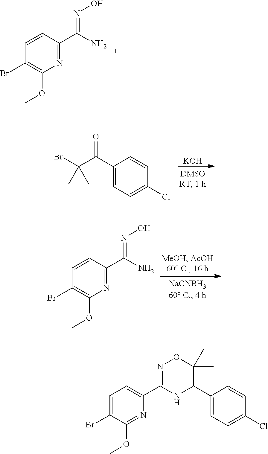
N1=C(C(N)=NO)C=CC(Br)=C1OC.[KOH].C1=C(C(C(Br)(C)C)=O)C=CC(Cl)=C1.N1=C(C(N)=NO)C=CC(Br)=C1OC.N1=C(OC)C(Br)=CC=C1C1=NOC(C)(C)C(C2=CC=C(Cl)C=C2)N1
